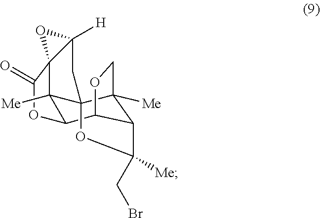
C12([Me])C3C4C5C([Me])(C1(CC1([H])C2(C(=O)O3)O1)OC5([Me])CBr)CO4
